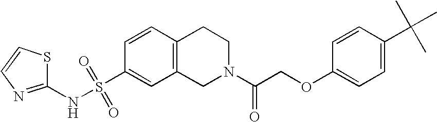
C1(NS(C2=CC3=C(C=C2)CCN(C(COC2=CC=C(C(C)(C)C)C=C2)=O)C3)(=O)=O)=NC=CS1
